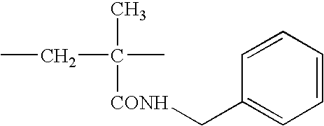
CC(C)(CC)[CONH]CC1=CC=CC=C1
